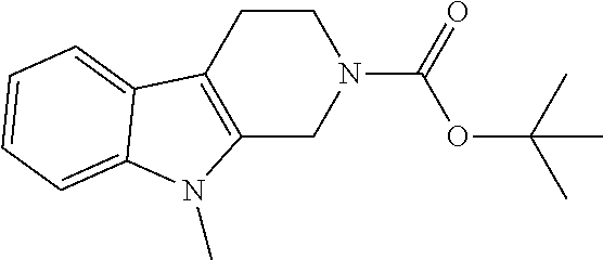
C12=C(CCN(C(OC(C)(C)C)=O)C1)C1=CC=CC=C1N2C
